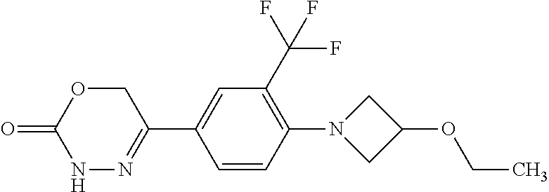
N1N=C(C2=CC(C(F)(F)F)=C(N3CC(OCC)C3)C=C2)COC1=O
